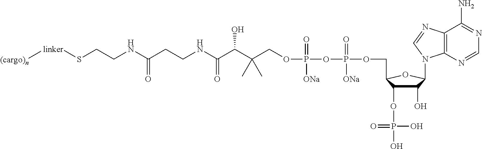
[(cargo)n][linker]SCCNC(CCNC(C(C(COP(OP(=O)(OCC1C(OP(O)(O)=O)C(O)C(N2C3=C(N=C2)C(N)=NC=N3)O1)[ONa])(=O)[ONa])(C)C)O)=O)=O
